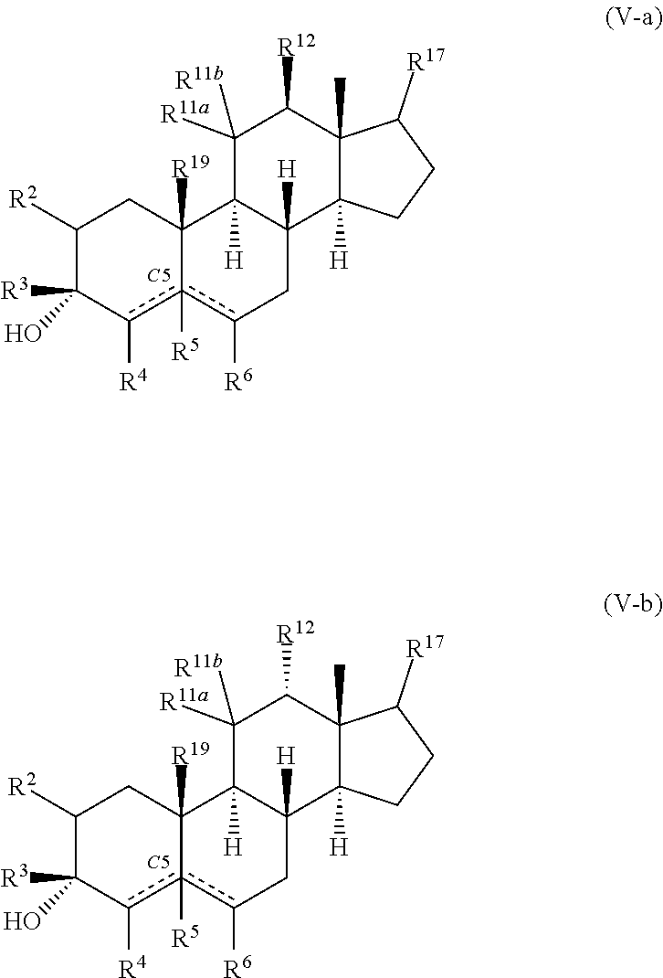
[C5].C1([R2])C(O)([R3])c([R4])c2([R5])c([R6])CC3([H])C([H])(C2([R19])C1)C([R11a])([R11b])C([R12])C1(C)C3([H])CCC1[R17].[C5].C1([R2])C(O)([R3])c([R4])c2([R5])c([R6])CC3([H])C([H])(C2([R19])C1)C([R11a])([R11b])C([R12])C1(C)C3([H])CCC1[R17]
